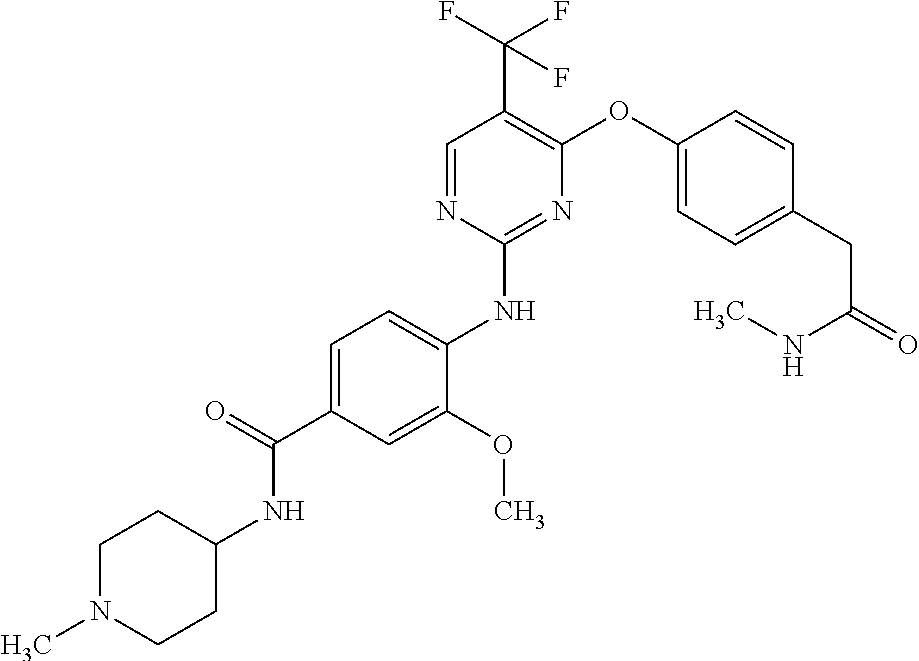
C1=C(C(=O)NC2CCN(C)CC2)C=C(OC)C(NC2=NC(OC3=CC=C(CC(=O)NC)C=C3)=C(C(F)(F)F)C=N2)=C1
